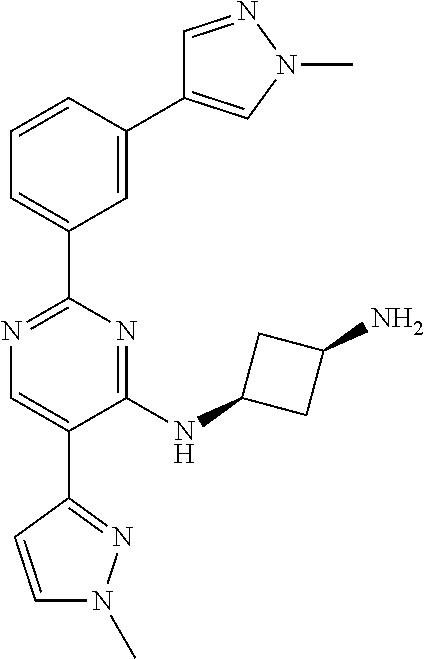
N1=C(C2=CC=CC(C3=CN(C)N=C3)=C2)N=C(NC2CC(N)C2)C(C2=NN(C)C=C2)=C1
